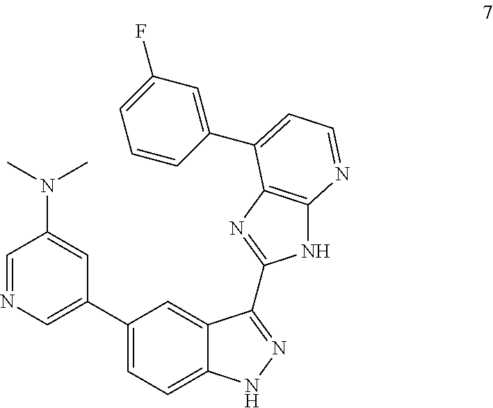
C1(C2=CC=C3C(=C2)C(C2=NC4=C(N2)N=CC=C4C2=CC(F)=CC=C2)=NN3)=CN=CC(N(C)C)=C1
